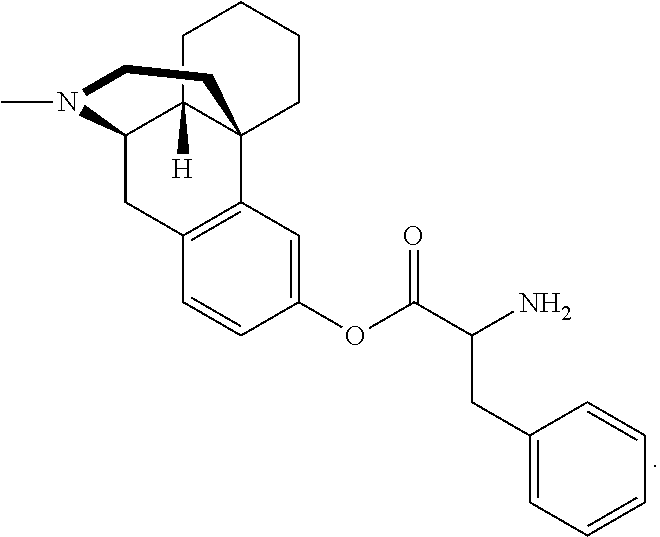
C1=CC(OC(C(N)CC2=CC=CC=C2)=O)=CC2=C1CC1C3([H])C2(CCCC3)CCN1C
